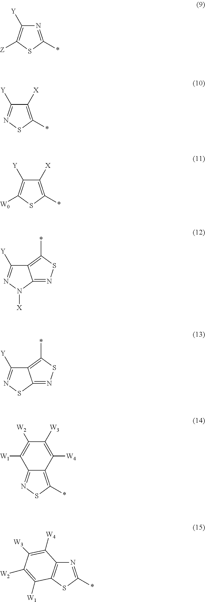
C12=C(*)SN=C1N([X])N=C2[Y].C12=C(*)SN=C1SN=C2[Y].C12=C(*)SN=C1C([W1])=C([W2])C([W3])=C2[W4].N1=C(*)SC2=C1C([W4])=C([W3])C([W2])=C2[W1].N1=C(*)SC([Z])=C1[Y].C1([X])=C(*)SN=C1[Y].C1([X])=C(*)SC([W0])=C1[Y]
